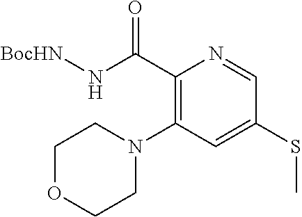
C(C1=C(N2CCOCC2)C=C(SC)C=N1)(N[BocHN])=O
